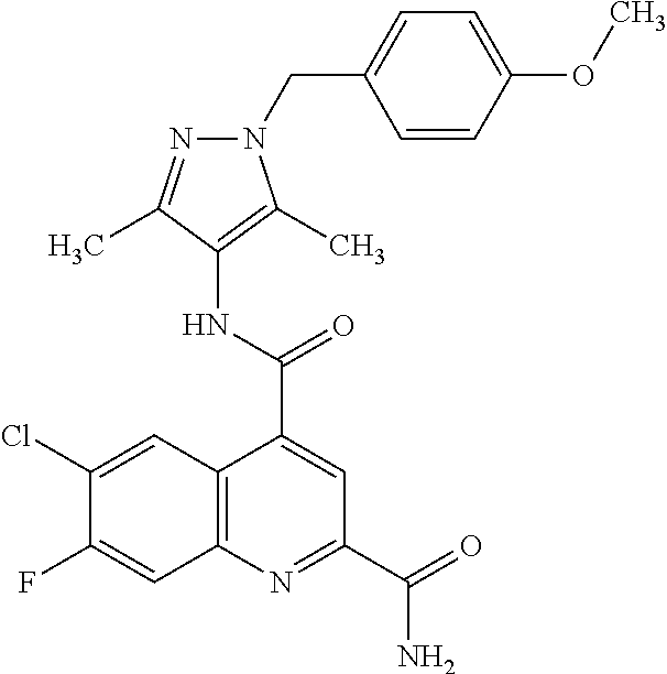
C12=C(N=C(C(N)=O)C=C1C(=O)NC1=C(C)N(CC3=CC=C(OC)C=C3)N=C1C)C=C(F)C(Cl)=C2
